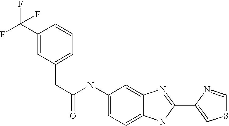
C1=C2C(=CC=C1NC(CC1=CC=CC(C(F)(F)F)=C1)=O)NC(C1=CSC=N1)=N2
